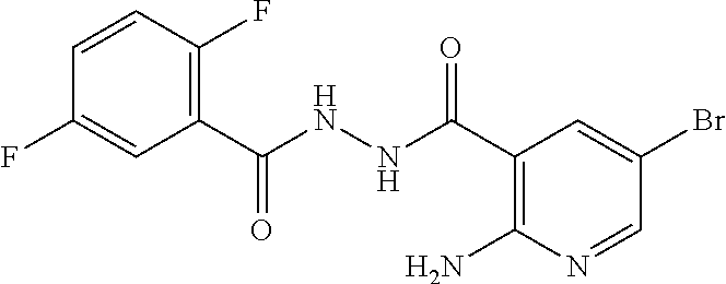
C1(C(NNC(C2=C(F)C=CC(F)=C2)=O)=O)=C(N)N=CC(Br)=C1
